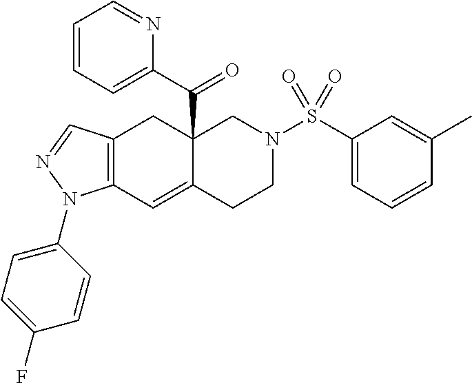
C12=C(C=NN1C1=CC=C(F)C=C1)CC1(C(C3=CC=CC=N3)=O)C(=C2)CCN(S(C2=CC=CC(C)=C2)(=O)=O)C1
